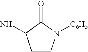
C1CN([C6H5])C(=O)C1N
